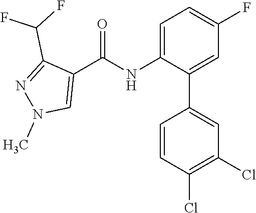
C1=C(NC(C2=CN(C)N=C2C(F)F)=O)C(C2=CC(Cl)=C(Cl)C=C2)=CC(F)=C1
